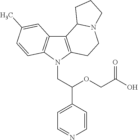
C12=C(N(CC(C3=CC=NC=C3)OCC(O)=O)C3=C1C=C(C)C=C3)CCN1C2CCC1
